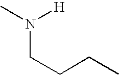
N(CCCC)([H])C
